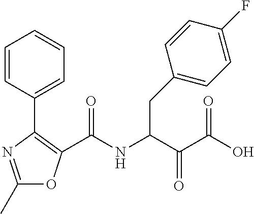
C1(C)=NC(C2=CC=CC=C2)=C(C(NC(C(C(O)=O)=O)CC2=CC=C(F)C=C2)=O)O1
